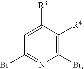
C1(Br)=NC(Br)=C([R4])C([R3])=C1
